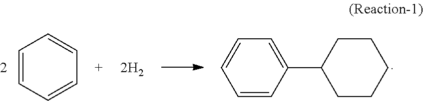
C1=CC=CC=C1.C1(C2CCCCC2)=CC=CC=C1
